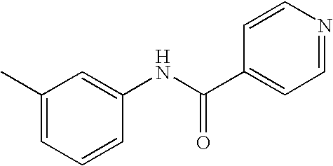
C1=CC(NC(C2=CC=NC=C2)=O)=CC(C)=C1
